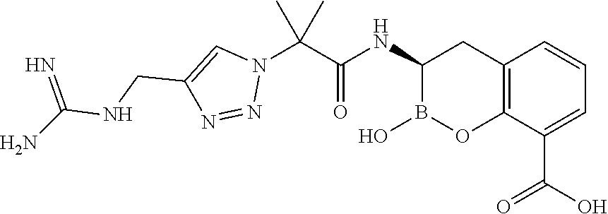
C12=C(C(C(O)=O)=CC=C1)OB(O)C(NC(C(N1C=C(CNC(N)=N)N=N1)(C)C)=O)C2
